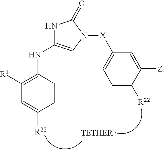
C1=C([R22])C=CC(NC2=CN([X]C3=CC=C([R22])C([Z])=C3)C(=O)N2)=C1[R1]
